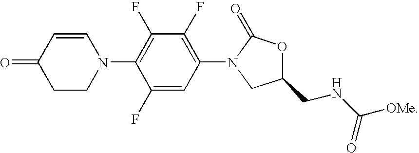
C1=CC(=O)CCN1C1=C(F)C(F)=C(N2C(=O)OC(CNC([OMe])=O)C2)C=C1F
